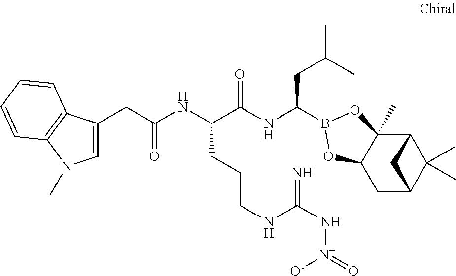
C12C3(C)C(CC(C1(C)C)C2)OB(C(NC(C(NC(=O)CC1=CN(C)C2=C1C=CC=C2)CCCNC(N[N+](=O)[O-])=N)=O)CC(C)C)O3
